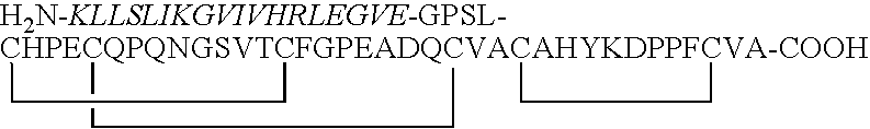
[H2N-KLLSLIKGVIVHRLEGVE-GPSL-CHPECQPQNGSVTCFGPEADQCVACAHYKDPPFCVA-COOH]123(CC1)(CC2)CC3
